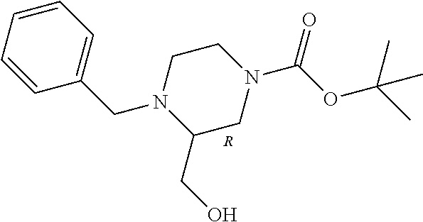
C1(CN2C(CO)CN(C(OC(C)(C)C)=O)CC2)=CC=CC=C1.[R]
